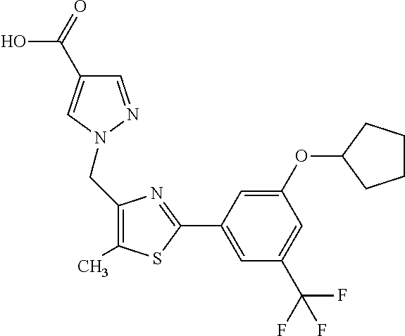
C1(CN2C=C(C(=O)O)C=N2)=C(C)SC(C2=CC(C(F)(F)F)=CC(OC3CCCC3)=C2)=N1
